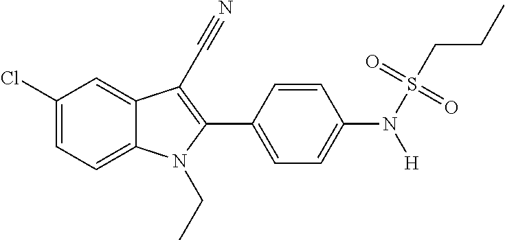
C1(Cl)=CC=C2C(=C1)C(C#N)=C(C1=CC=C(N(S(CCC)(=O)=O)[H])C=C1)N2CC
